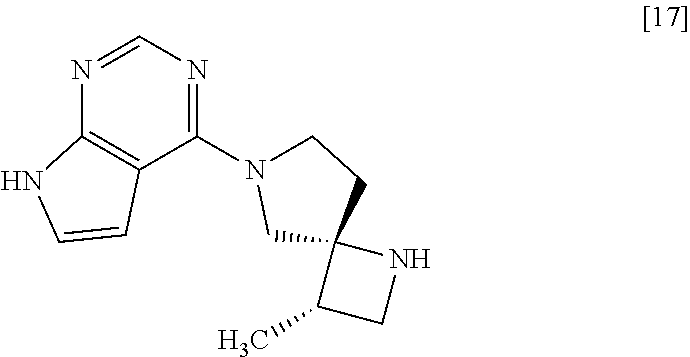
N1C2(C(C)C1)CCN(C1=NC=NC3=C1C=CN3)C2
